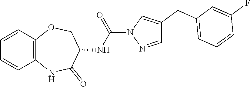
C1=NN(C(NC2C(=O)NC3=C(C=CC=C3)OC2)=O)C=C1CC1=CC=CC(F)=C1
